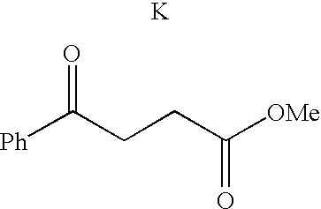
[Ph]C(CCC([OMe])=O)=O.[K]
